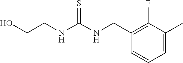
C1(CNC(NCCO)=S)=C(F)C(C)=CC=C1
